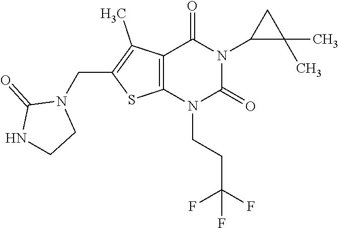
C12=C(N(CCC(F)(F)F)C(=O)N(C3C(C)(C)C3)C1=O)SC(CN1C(=O)NCC1)=C2C
